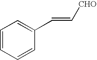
C1=CC=CC(C=C[CHO])=C1
